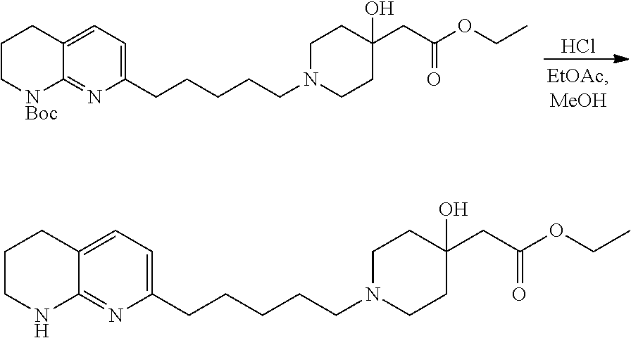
C1(CCCCCN2CCC(CC(=O)OCC)(O)CC2)=CC=C2C(=N1)[NBoc]CCC2.Cl.C1(CCCCCN2CCC(CC(=O)OCC)(O)CC2)=CC=C2C(=N1)NCCC2
